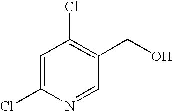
C1=C(Cl)N=CC(CO)=C1Cl
